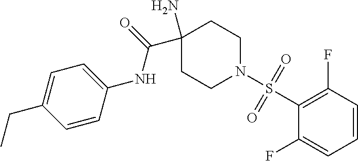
C1(N)(C(=O)NC2=CC=C(CC)C=C2)CCN(S(C2=C(F)C=CC=C2F)(=O)=O)CC1
